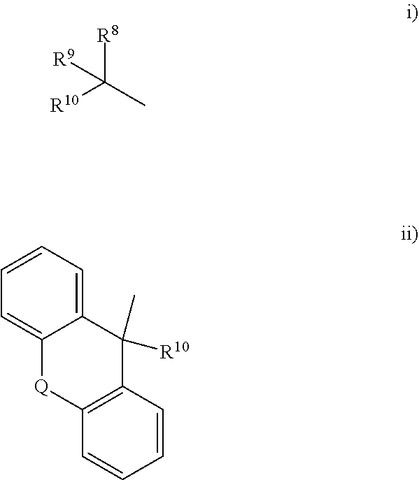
[R8]C(C)([R10])[R9].C12=CC=CC=C1[Q]C1=C(C2(C)[R10])C=CC=C1
